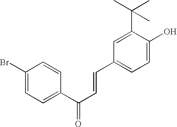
C1(Br)=CC=C(C(C=CC2=CC=C(O)C(C(C)(C)C)=C2)=O)C=C1
